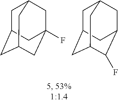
C1C2CC3CC(F)(CC1C3)C2.C1C2CC3C(F)C(CC1C3)C2
